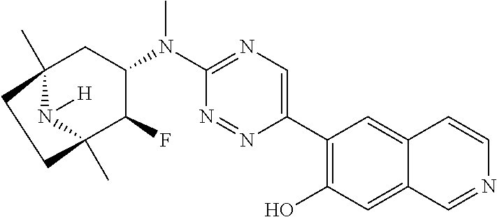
C12(C)N([H])C(C)(C(F)C(N(C3=NC=C(C4=C(O)C=C5C(=C4)C=CN=C5)N=N3)C)C1)CC2
